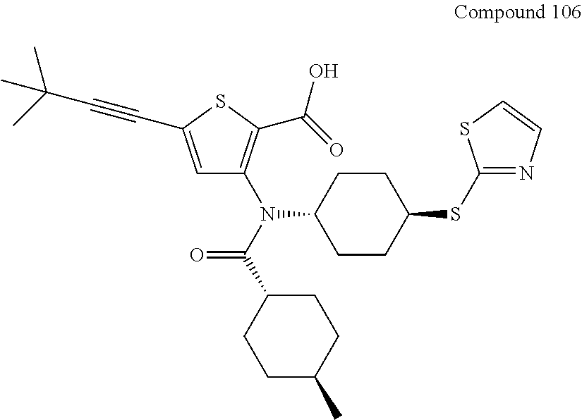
CC(C#CC1=CC(N(C(C2CCC(C)CC2)=O)C2CCC(SC3=NC=CS3)CC2)=C(C(=O)O)S1)(C)C
